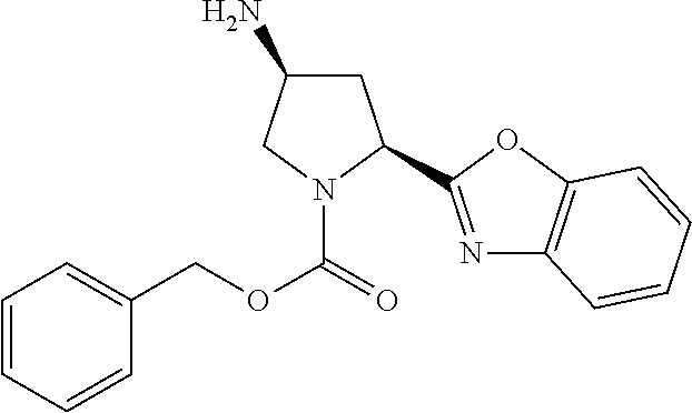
C1(N)CC(C2=NC3=C(O2)C=CC=C3)N(C(=O)OCC2=CC=CC=C2)C1
